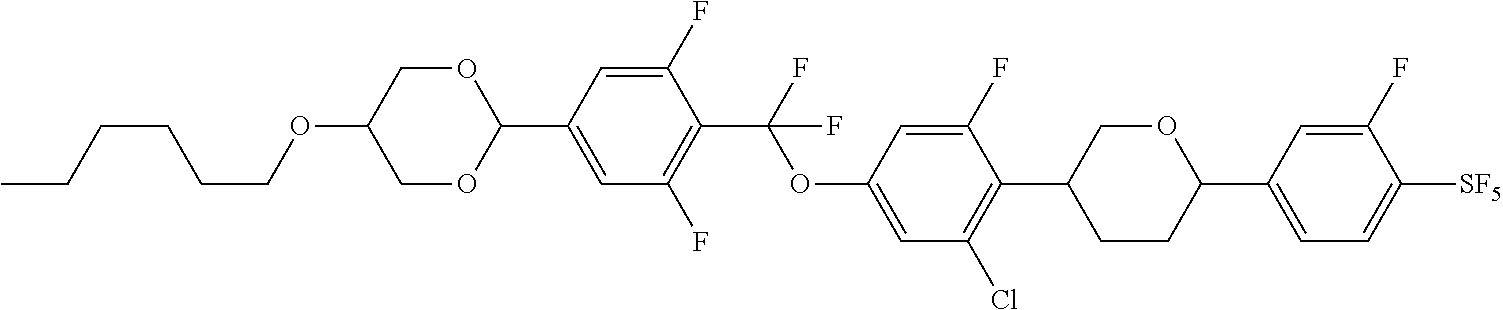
CCCCCCOC1COC(C2=CC(F)=C(C(OC3=CC(Cl)=C(C4CCC(C5=CC=C([SF5])C(F)=C5)OC4)C(F)=C3)(F)F)C(F)=C2)OC1
